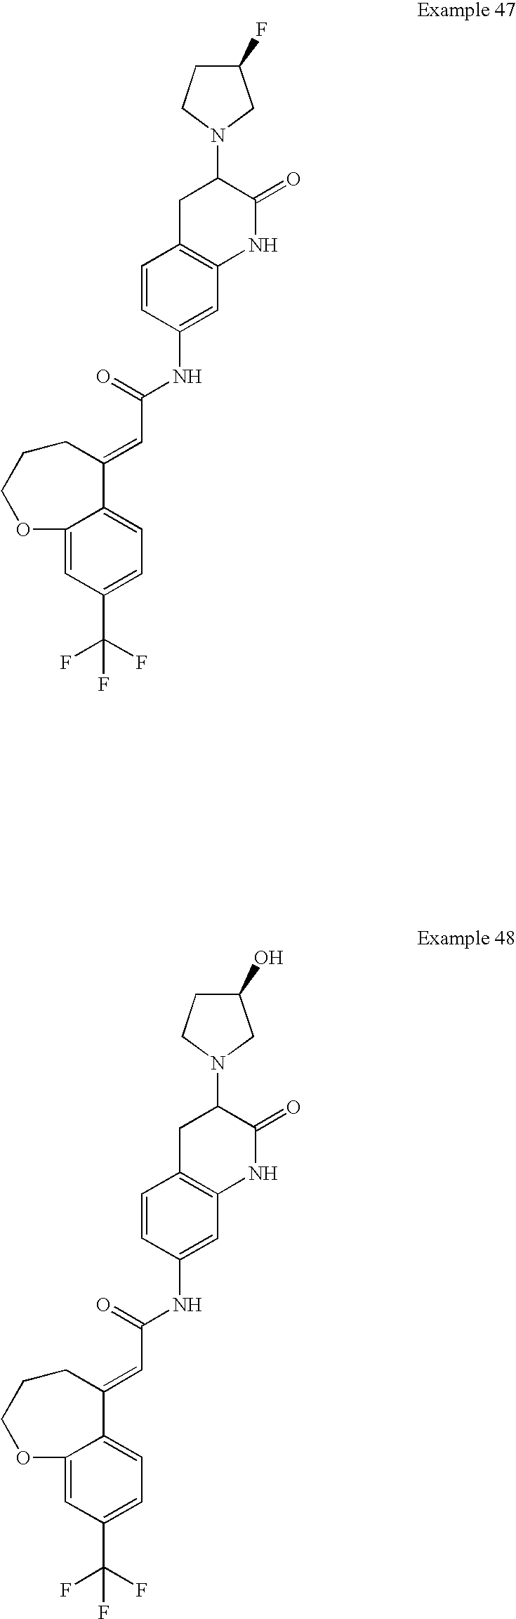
C12=CC(C(F)(F)F)=CC=C1C(=CC(NC1=CC3=C(C=C1)CC(N1CC(F)CC1)C(=O)N3)=O)CCCO2.C12=CC(C(F)(F)F)=CC=C1C(=CC(NC1=CC3=C(C=C1)CC(N1CC(O)CC1)C(=O)N3)=O)CCCO2
